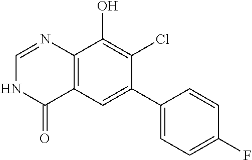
C12=C(C=C(C3=CC=C(F)C=C3)C(Cl)=C1O)C(=O)NC=N2
